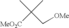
[MeO2C]C(C[OMe])(C)C
